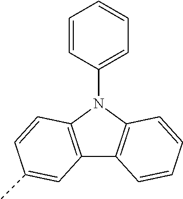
C12=C(N(C3=CC=CC=C3)C3=C1C=CC=C3)C=CC(C)=C2
